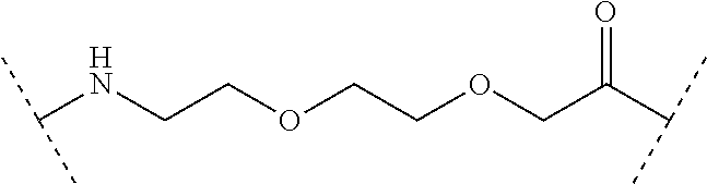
C(NCCOCCOCC(C(C)C)=O)(C)C
